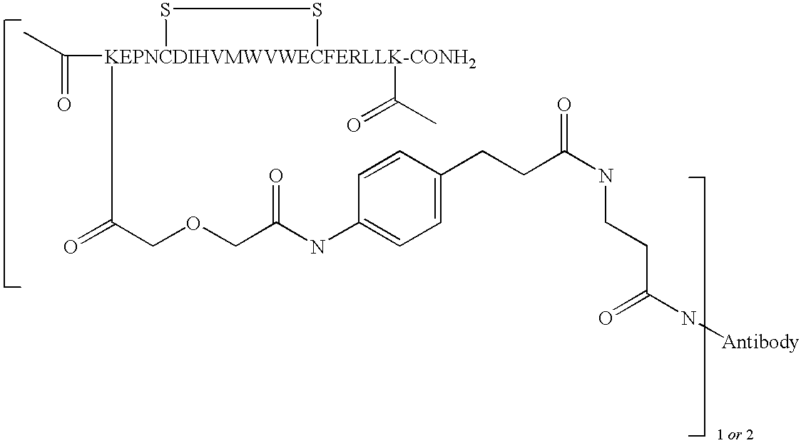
CC([KEPNCDIHVMWVWECFERLLK-CONH2]1(C(=O)C)(C(=O)COCC(NC2=CC=C(CCC(=O)NCCC(=O)N[Antibody])C=C2)=O)SS1)=O
